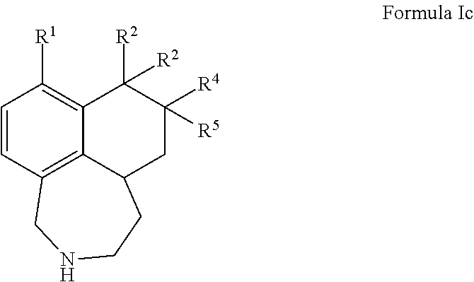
C1=CC2=C3C(=C1[R1])C([R2])([R2])C([R4])([R5])CC3CCNC2
